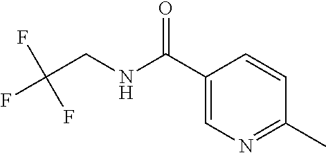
C1=C(C(NCC(F)(F)F)=O)C=CC(C)=N1
